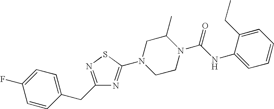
C1=CC(CC2=NSC(N3CCN(C(NC4=CC=CC=C4CC)=O)C(C)C3)=N2)=CC=C1F
